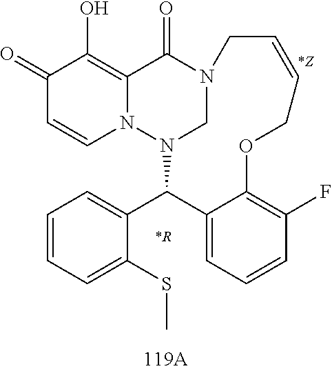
C1(=O)C=CN2C(=C1O)C(=O)N1CN2C(C2=CC=CC=C2SC)C2=CC=CC(F)=C2OCC=CC1
